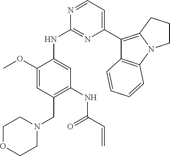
C1(OC)=CC(CN2CCOCC2)=C(NC(C=C)=O)C=C1NC1=NC(C2=C3N(C4=C2C=CC=C4)CCC3)=CC=N1
